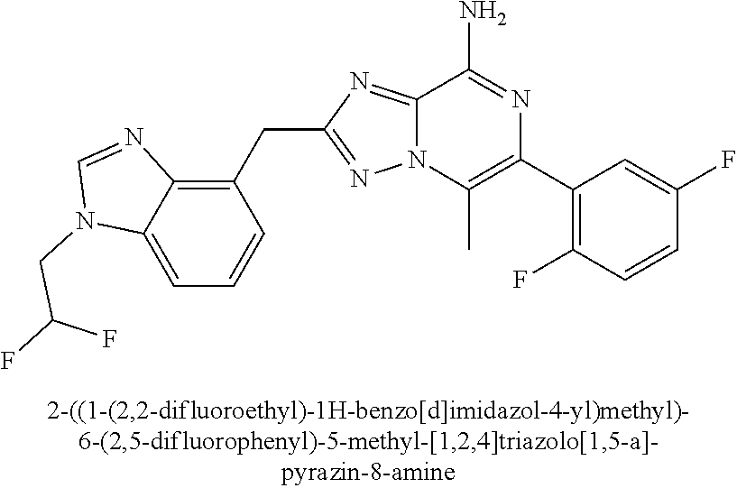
C1(CC2=NN3C(=N2)C(N)=NC(C2=C(F)C=CC(F)=C2)=C3C)=C2C(=CC=C1)N(CC(F)F)C=N2
